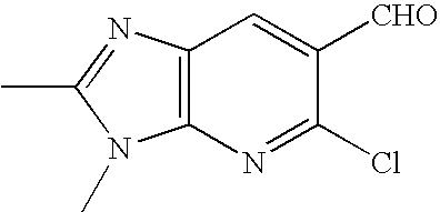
C12=C(N=C(Cl)C([CHO])=C1)N(C)C(C)=N2
